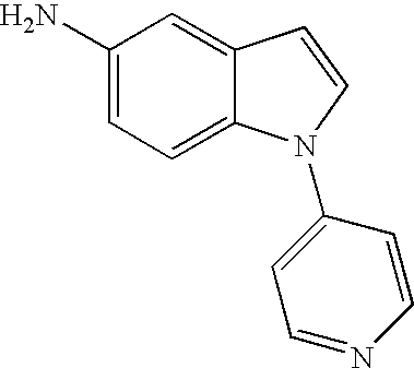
C1(N)=CC=C2C(=C1)C=CN2C1=CC=NC=C1
